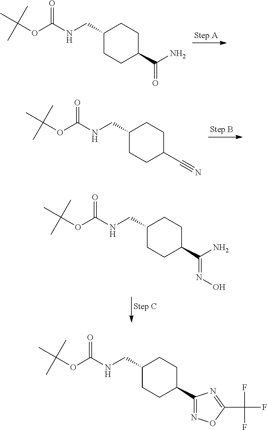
C(NC(OC(C)(C)C)=O)C1CCC(C(N)=O)CC1.C(NC(OC(C)(C)C)=O)C1CCC(C2=NOC(C(F)(F)F)=N2)CC1.C(NC(OC(C)(C)C)=O)C1CCC(C#N)CC1.C(NC(OC(C)(C)C)=O)C1CCC(C(=NO)N)CC1
